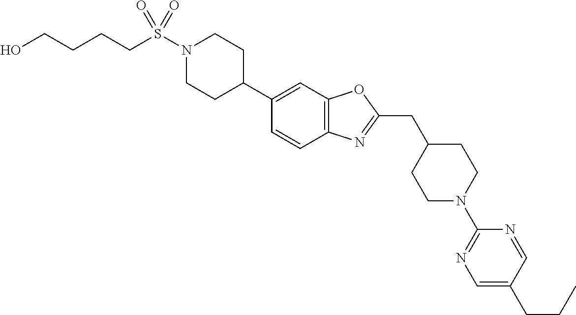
N1(S(=O)(=O)CCCCO)CCC(C2=CC3=C(C=C2)N=C(CC2CCN(C4=NC=C(CCC)C=N4)CC2)O3)CC1
